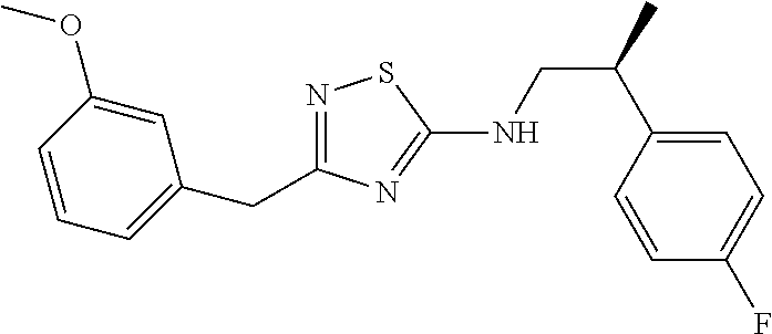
N1=C(CC2=CC=CC(OC)=C2)N=C(NCC(C2=CC=C(F)C=C2)C)S1
